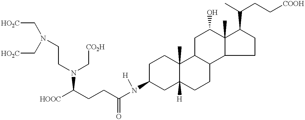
C1C(N([H])C(CCC([HOOC])N(C[CO2H])CCN(C[HO2C])C[HO2C])=O)CC2([H])C(C)(C1)C1C(CC2)C2C(C)(C(O)C1)C(C(CC[COOH])C)CC2
